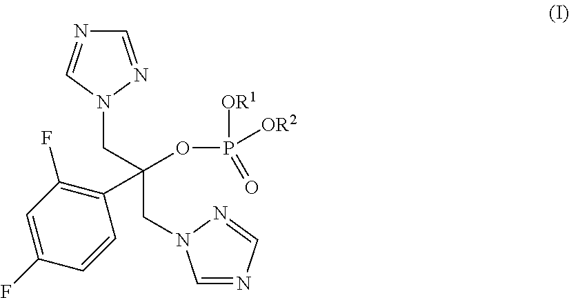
C1=NC=NN1CC(CN1N=CN=C1)(OP([OR1])(=O)[OR2])C1=C(F)C=C(F)C=C1
